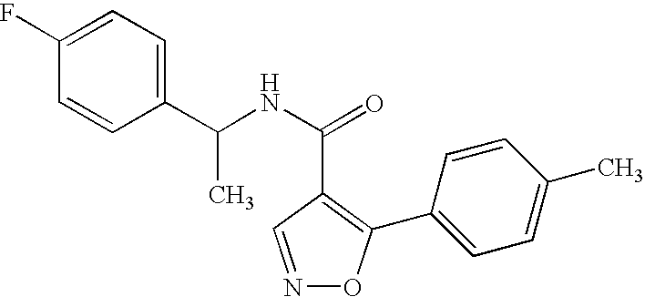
C1(C(NC(=O)C2=C(C3=CC=C(C)C=C3)ON=C2)C)=CC=C(F)C=C1
